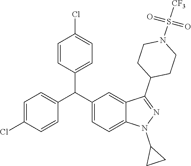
C1=C(Cl)C=CC(C(C2=CC=C3C(=C2)C(C2CCN(S([CF3])(=O)=O)CC2)=NN3C2CC2)C2=CC=C(Cl)C=C2)=C1
